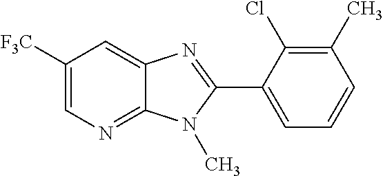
C1([F3C])=CN=C2C(=C1)N=C(C1=CC=CC(C)=C1Cl)N2C
